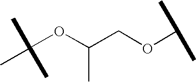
C(OC(COC(C)C)C)(C)(C)C
